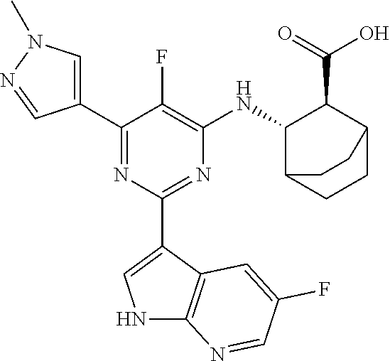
C1(C2=CN(C)N=C2)=NC(C2=CNC3=C2C=C(F)C=N3)=NC([HN]C2C(C(=O)O)C3CCC2CC3)=C1F
